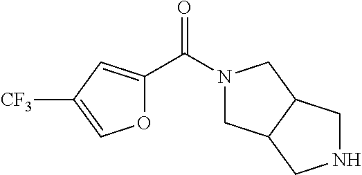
N1(C(C2=CC([CF3])=CO2)=O)CC2C(C1)CNC2
